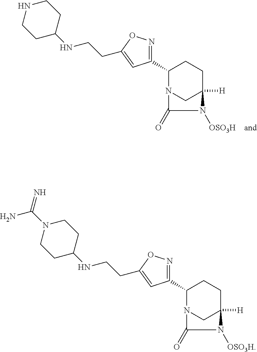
C1(C2=NOC(CCNC3CCNCC3)=C2)N2CC([H])(CC1)N([OSO3H])C2=O.C1(C2=NOC(CCNC3CCN(C(=N)N)CC3)=C2)N2CC([H])(CC1)N([OSO3H])C2=O
